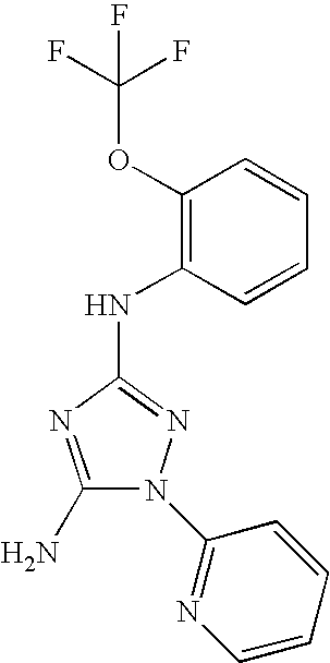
C1(N)=NC(NC2=C(OC(F)(F)F)C=CC=C2)=NN1C1=NC=CC=C1
